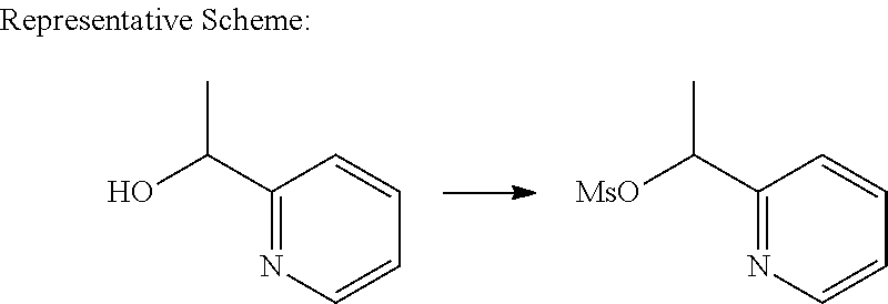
C1(C(O)C)=NC=CC=C1.C1(C([MsO])C)=NC=CC=C1
